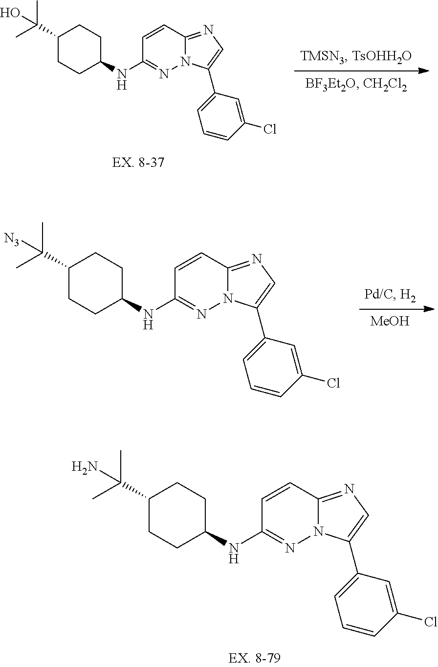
C1=CC2=NC=C(C3=CC=CC(Cl)=C3)N2N=C1NC1CCC(C(C)(C)O)CC1.C1=CC2=NC=C(C3=CC=CC(Cl)=C3)N2N=C1NC1CCC(C(C)(C)[N3])CC1.[MeOH].C1=CC2=NC=C(C3=CC=CC(Cl)=C3)N2N=C1NC1CCC(C(C)(C)N)CC1
